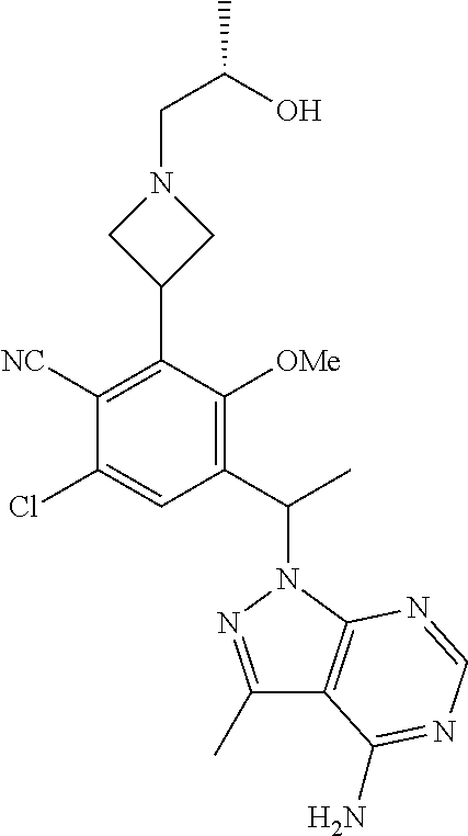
C1([NC])=C(C2CN(CC(O)C)C2)C([OMe])=C(C(N2N=C(C)C3=C2N=CN=C3N)C)C=C1Cl
